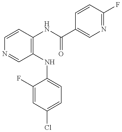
C1=CC(NC(C2=CN=C(F)C=C2)=O)=C(NC2=CC=C(Cl)C=C2F)C=N1
